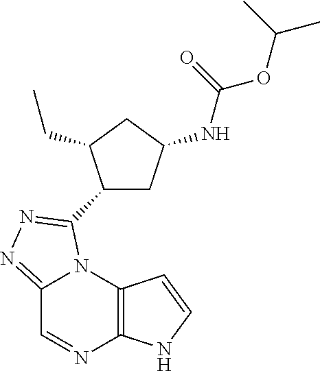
C12=C(N3C(=NN=C3C3CC(NC(OC(C)C)=O)CC3CC)C=N1)C=CN2
